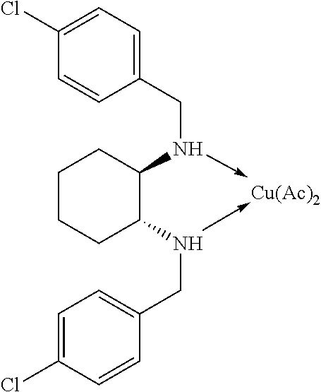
C1(CN(C2C(N(CC3=CC=C(Cl)C=C3)->C)CCCC2)->C)=CC=C(Cl)C=C1.[Cu(Ac)2]
